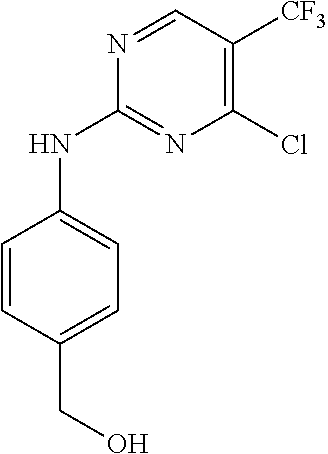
N1=CC([CF3])=C(Cl)N=C1NC1=CC=C(CO)C=C1
